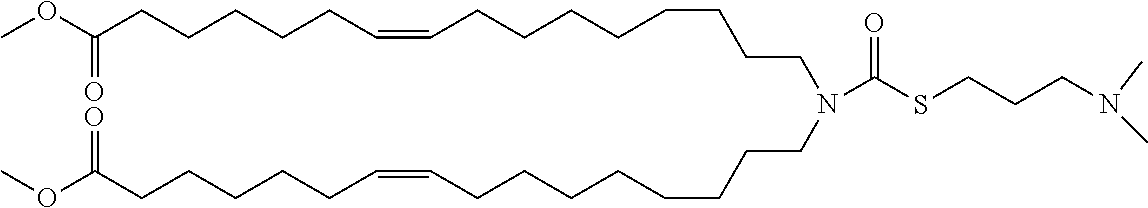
COC(CCCCCC=CCCCCCCCCN(CCCCCCCCC=CCCCCCC(OC)=O)C(SCCCN(C)C)=O)=O
